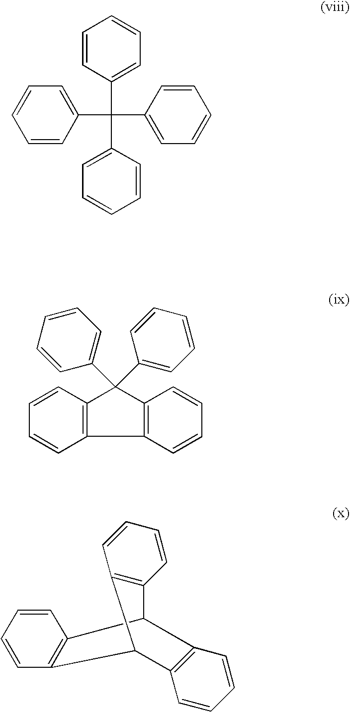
C1=CC(C(C2=CC=CC=C2)(C2=CC=CC=C2)C2=CC=CC=C2)=CC=C1.C1=CC2=C(C=C1)C1=C(C2(C2=CC=CC=C2)C2=CC=CC=C2)C=CC=C1.C1=CC=CC2=C1C1C3=C(C=CC=C3)C2C2=C1C=CC=C2
